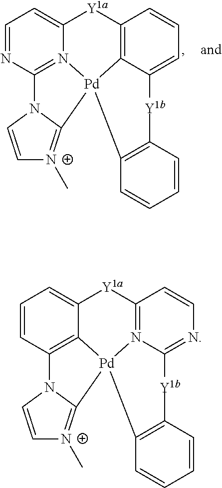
C1=CC2=C3C(=C1)[Y1a]C1=N4C(=NC=C1)[Y1b]C1=C([Pd]34C3=[N+](C)C=CN23)C=CC=C1.C1=NC2=N3C(=C1)[Y1a]C1=C4C(=CC=C1)[Y1b]C1=C([Pd]34C3=[N+](C)C=CN23)C=CC=C1
